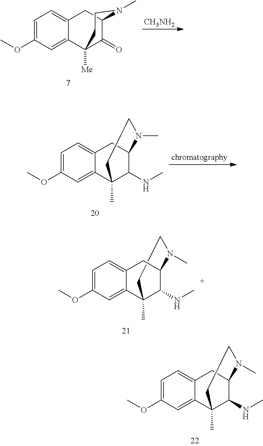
C1=C(OC)C=C2C(=C1)CC1C(=O)C2([Me])CCN1C.[CH3NH2].C1=C(OC)C=C2C(=C1)CC1C(NC)C2(C)CCN1C.C1CC2(C)C3=CC(OC)=CC=C3CC(C2NC)N1C.C1=C(OC)C=C2C(=C1)CC1C(NC)C2(C)CCN1C
